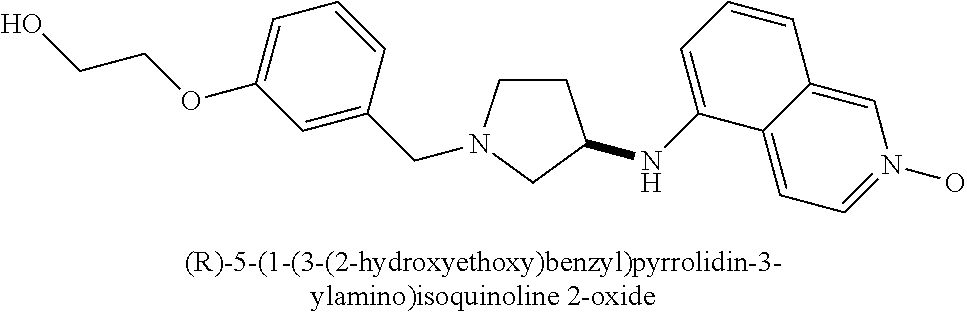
C1CN(CC2=CC(OCCO)=CC=C2)CC1NC1=CC=CC2=CN(O)=CC=C12
